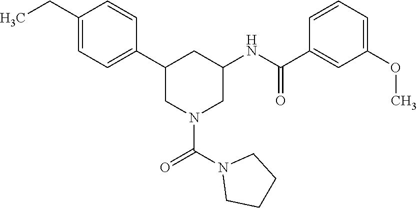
C1(CC)=CC=C(C2CN(C(N3CCCC3)=O)CC(NC(C3=CC(OC)=CC=C3)=O)C2)C=C1
